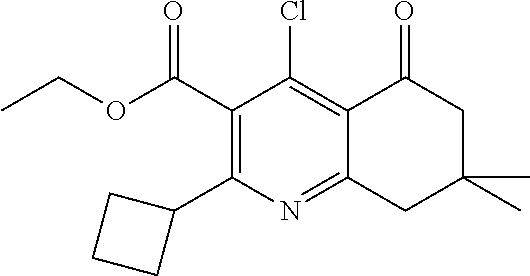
C1(C(OCC)=O)=C(C2CCC2)N=C2C(=C1Cl)C(=O)CC(C)(C)C2
